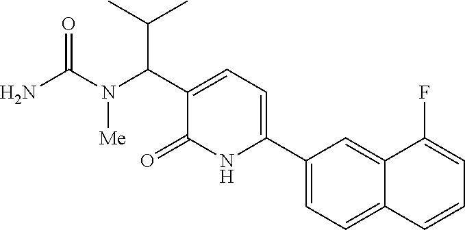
C1(C2=CC=C(C(N(C(N)=O)[Me])C(C)C)C(=O)N2)=CC=C2C(=C1)C(F)=CC=C2
